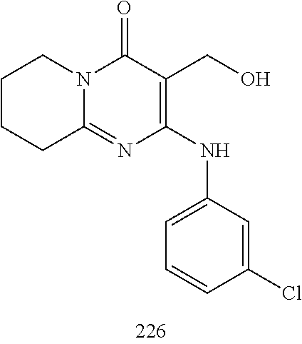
C1CCCC2=NC(NC3=CC=CC(Cl)=C3)=C(CO)C(=O)N12
